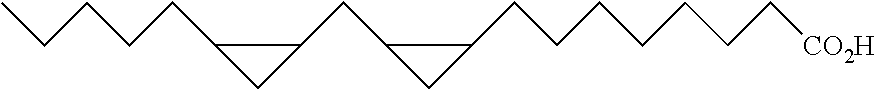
CCCCCC1CC1CC1CC1CCCCCCC[CO2H]
